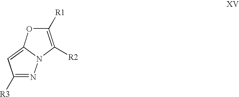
C1([R3])=NN2C(=C1)OC([R1])=C2[R2]
